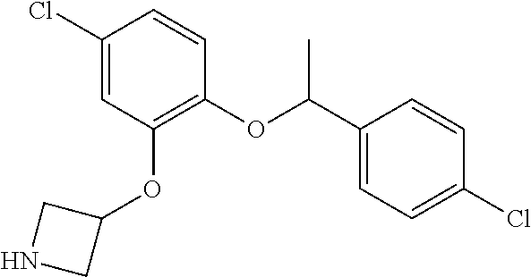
C1(Cl)=CC(OC2CNC2)=C(OC(C2=CC=C(Cl)C=C2)C)C=C1
